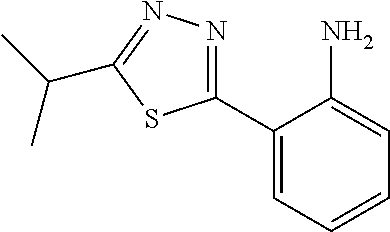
C1(C2=NN=C(C(C)C)S2)=CC=CC=C1N
